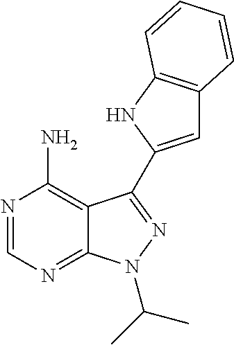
C12=C(N)N=CN=C1N(C(C)C)N=C2C1=CC2=C(N1)C=CC=C2
